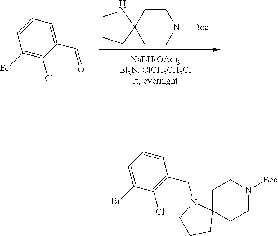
C1CCC2(N1)CCN([Boc])CC2.C1(Br)=C(Cl)C(C=O)=CC=C1.C1C2(CCN([Boc])C1)N(CC1=C(Cl)C(Br)=CC=C1)CCC2
